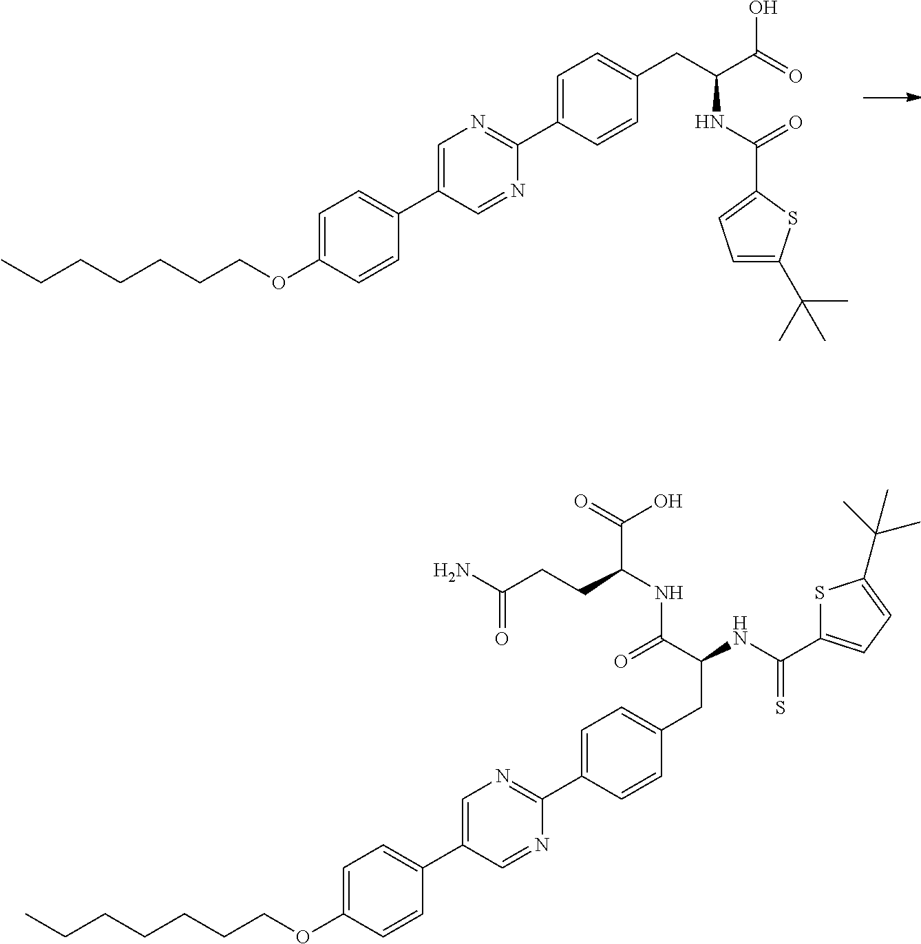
C1=C(OCCCCCCC)C=CC(C2=CN=C(C3=CC=C(CC(C(O)=O)NC(=O)C4=CC=C(C(C)(C)C)S4)C=C3)N=C2)=C1.C1=C(OCCCCCCC)C=CC(C2=CN=C(C3=CC=C(CC(C(NC(C(=O)O)CCC(N)=O)=O)NC(C4=CC=C(C(C)(C)C)S4)=S)C=C3)N=C2)=C1
